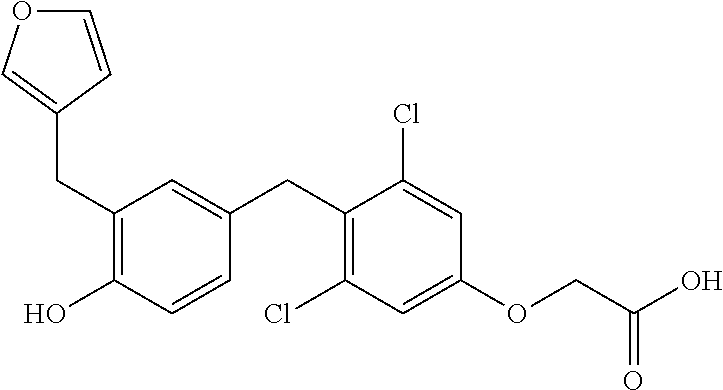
C(C1=C(O)C=CC(CC2=C(Cl)C=C(OCC(O)=O)C=C2Cl)=C1)C1=COC=C1
